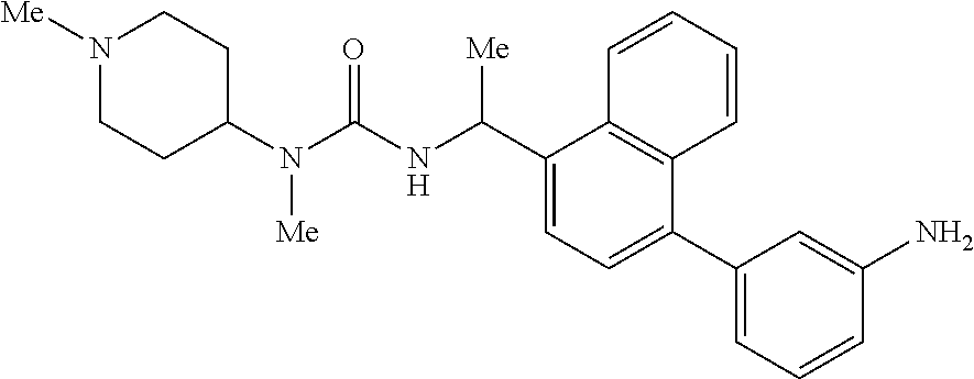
C1(N(C(NC(C2=CC=C(C3=CC=CC(N)=C3)C3=C2C=CC=C3)[Me])=O)[Me])CCN([Me])CC1
